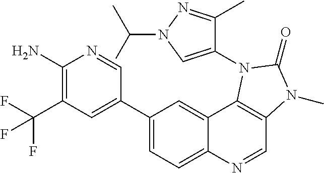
C1(N)=C(C(F)(F)F)C=C(C2=CC=C3C(=C2)C2=C(C=N3)N(C)C(=O)N2C2=CN(C(C)C)N=C2C)C=N1
